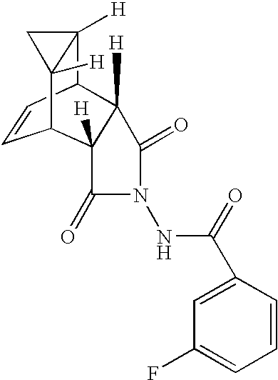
C12([H])C3C=CC(C4([H])C3([H])C(=O)N(NC(C3=CC(F)=CC=C3)=O)C4=O)C1([H])C2
